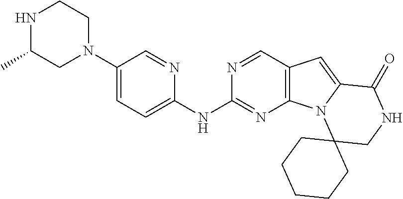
C1(N2CCNC(C)C2)=CC=C(NC2=NC3=C(C=N2)C=C2N3C3(CNC2=O)CCCCC3)N=C1
